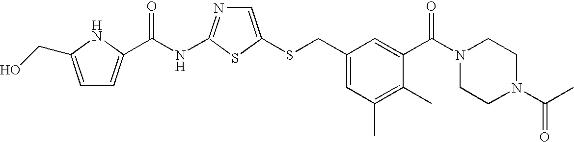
C1=C(SCC2=CC(C)=C(C)C(C(N3CCN(C(=O)C)CC3)=O)=C2)SC(NC(=O)C2=CC=C(CO)N2)=N1
